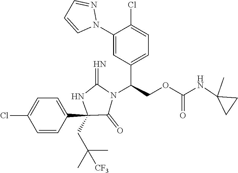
C1(Cl)=CC=C(C2(CC(C)(C)[CF3])C(=O)N(C(C3=CC=C(Cl)C(N4N=CC=C4)=C3)COC(=O)NC3(C)CC3)C(=N)N2)C=C1
